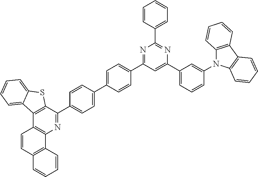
N1=C(C2=CC=C(C3=CC=C(C4=NC(C5=CC=CC=C5)=NC(C5=CC=CC(N6C7=C(C8=C6C=CC=C8)C=CC=C7)=C5)=C4)C=C3)C=C2)C2=C(C3=C1C1=C(C=C3)C=CC=C1)C1=CC=CC=C1S2
